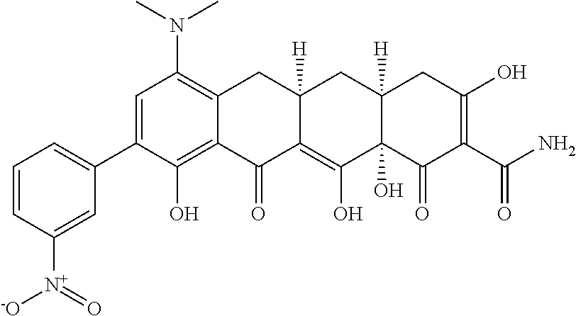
C1=C(C2=CC=CC([N+]([-O])=O)=C2)C(O)=C2C(=C1N(C)C)CC1([H])C(=C(O)C3(O)C([H])(C1)CC(O)=C(C(N)=O)C3=O)C2=O
